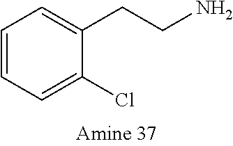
C1=C(Cl)C(CCN)=CC=C1
